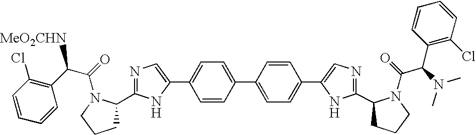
C1=CC(Cl)=C(C(C(=O)N2C(C3=NC=C(C4=CC=C(C5=CC=C(C6=CN=C(C7CCCN7C(=O)C(N(C)C)C7=C(Cl)C=CC=C7)N6)C=C5)C=C4)N3)CCC2)[MeO2CHN])C=C1
